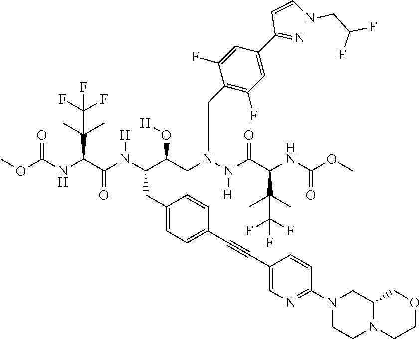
C1(CC(C(CN(N(C(C(NC(OC)=O)C(C)(C)C(F)(F)F)=O)[H])CC2=C(F)C=C(C(=N)C=CNCC(F)F)C=C2F)O[H])N(C(C(NC(OC)=O)C(C)(C)C(F)(F)F)=O)[H])=CC=C(C#CC2=CN=C(N3CCN4C(C3)COCC4)C=C2)C=C1
